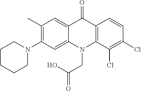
C12=CC(C)=C(N3CCCCC3)C=C1N(CC(O)=O)C1=C(C2=O)C=CC(Cl)=C1Cl
